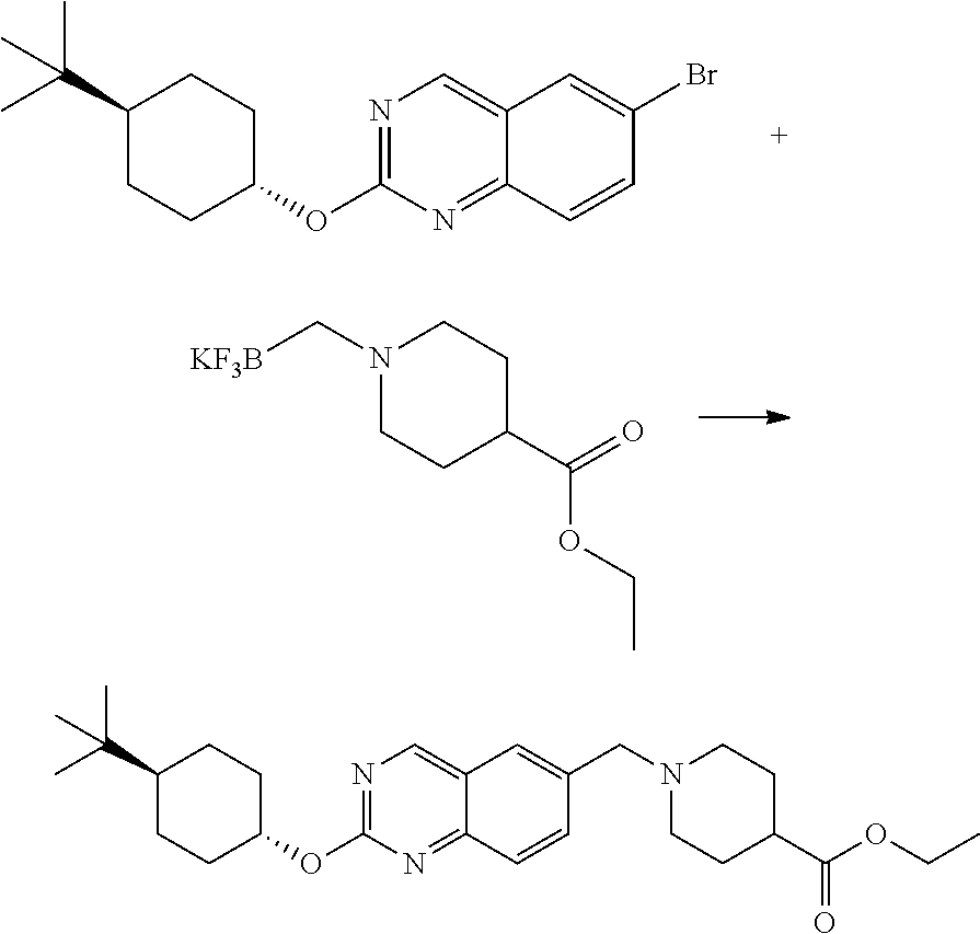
N1=C(OC2CCC(C(C)(C)C)CC2)N=C2C(=C1)C=C(Br)C=C2.N1(C[KF3B])CCC(C(=O)OCC)CC1.N1=C(OC2CCC(C(C)(C)C)CC2)N=C2C(=C1)C=C(CN1CCC(C(=O)OCC)CC1)C=C2
